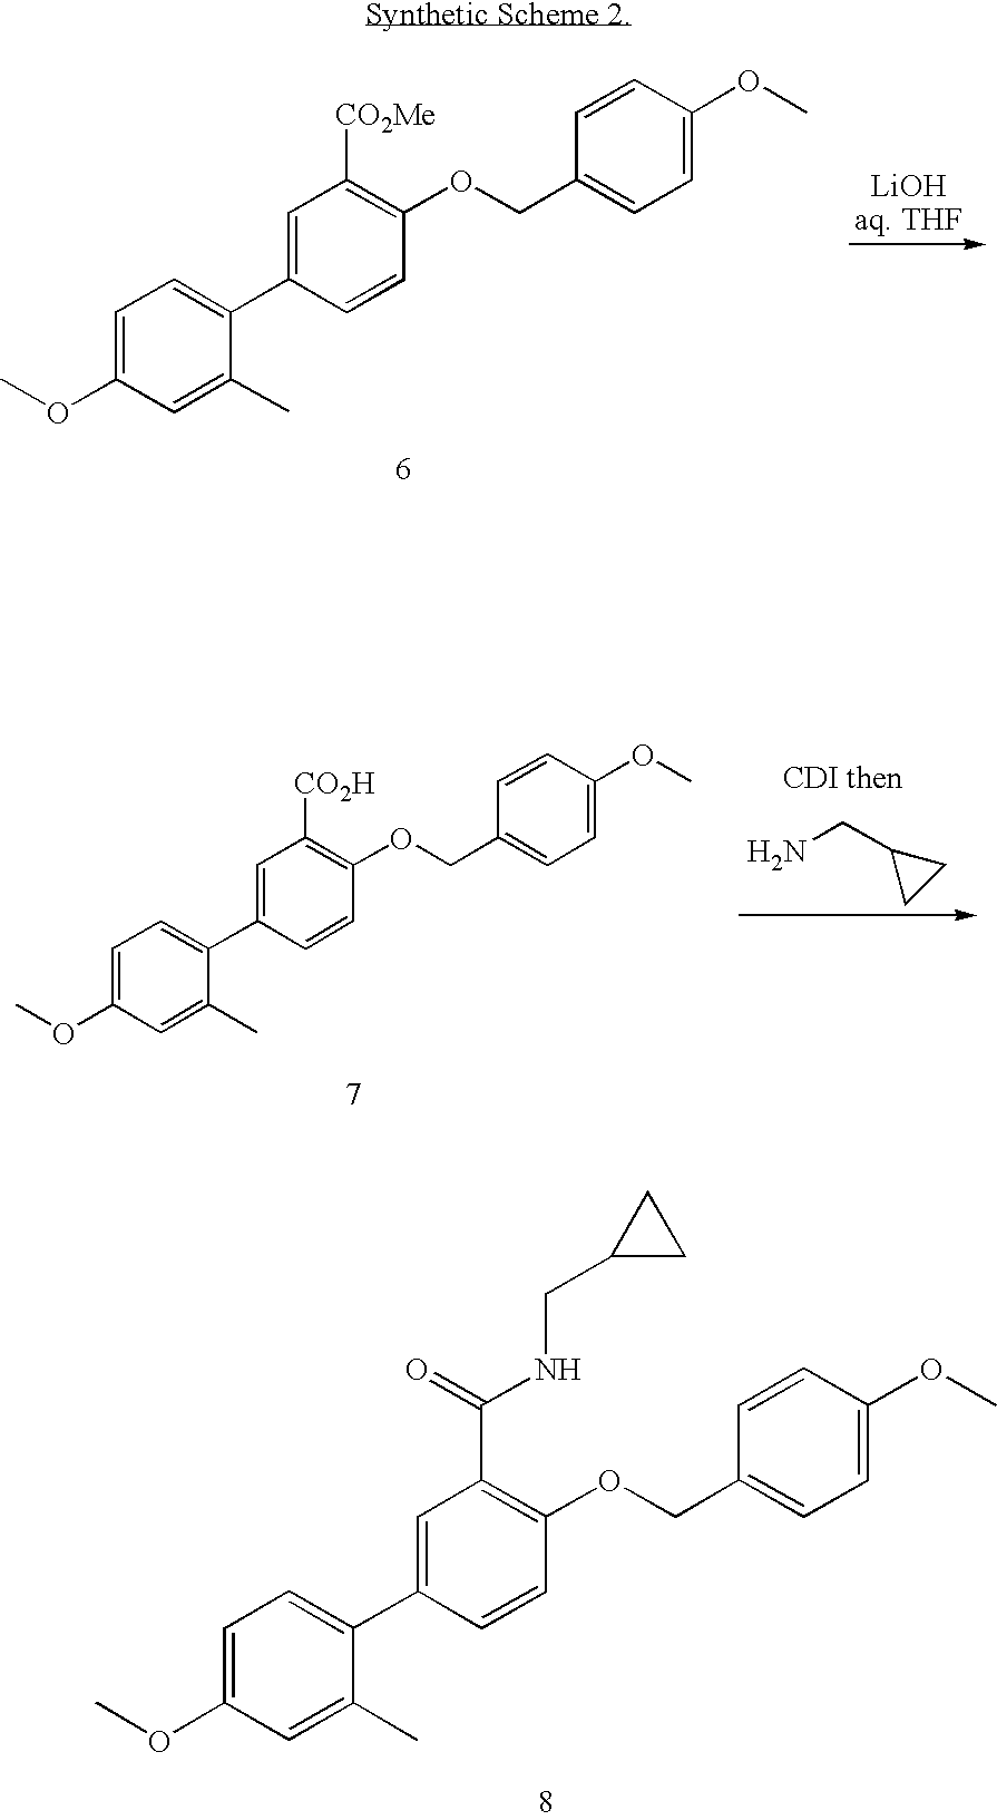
C1=C(OC)C=C(C)C(C2=CC([CO2Me])=C(OCC3=CC=C(OC)C=C3)C=C2)=C1.C1=C(OC)C=C(C)C(C2=CC([CO2H])=C(OCC3=CC=C(OC)C=C3)C=C2)=C1.NCC1CC1.C1=C(OC)C=C(C)C(C2=CC(C(=O)NCC3CC3)=C(OCC3=CC=C(OC)C=C3)C=C2)=C1
